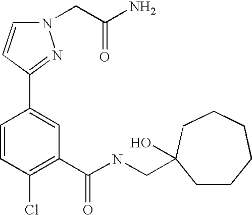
N1(CC(N)=O)C=CC(C2=CC(C(NCC3(O)CCCCCC3)=O)=C(Cl)C=C2)=N1
